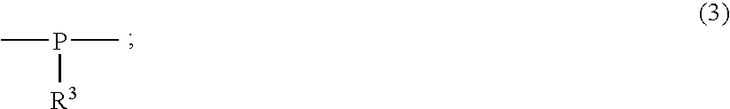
CP([R3])C
